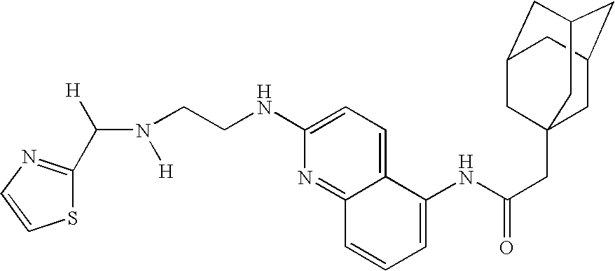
C(N([H])CCNC1=CC=C2C(=N1)C=CC=C2NC(CC12CC3CC(CC(C1)C3)C2)=O)([H])C1=NC=CS1
